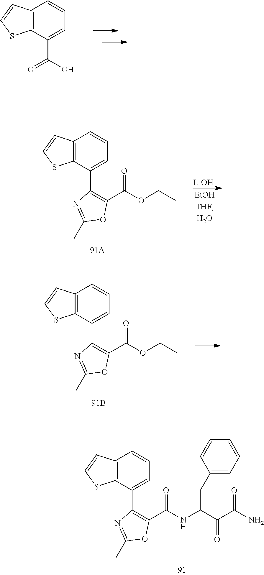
C12=C(C(C(O)=O)=CC=C1)SC=C2.[LiOH].C12=C(C(C3=C(C(OCC)=O)OC(C)=N3)=CC=C1)SC=C2.C12=C(C(C3=C(C(OCC)=O)OC(C)=N3)=CC=C1)SC=C2.C12=C(C(C3=C(C(NC(C(C(N)=O)=O)CC4=CC=CC=C4)=O)OC(C)=N3)=CC=C1)SC=C2
